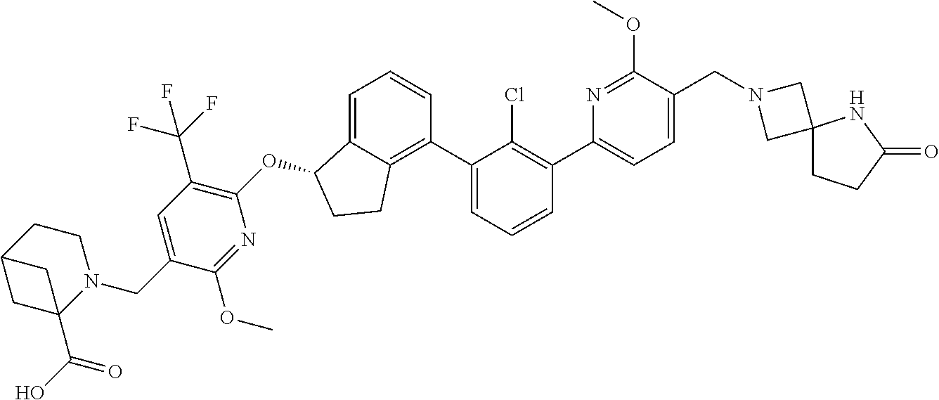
C1=C(C2=C(Cl)C(C3=C4C(=CC=C3)C(OC3=C(C(F)(F)F)C=C(CN5CCC6CC5(C(=O)O)C6)C(OC)=N3)CC4)=CC=C2)N=C(OC)C(CN2CC3(C2)CCC(=O)N3)=C1
